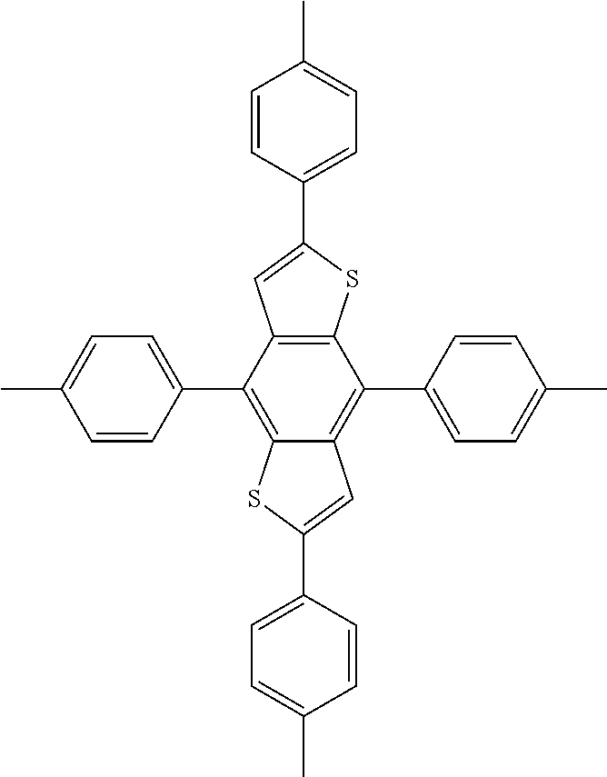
C1=CC(C2=C3C(=C(C4=CC=C(C)C=C4)C4=C2C=C(C2=CC=C(C)C=C2)S4)C=C(C2=CC=C(C)C=C2)S3)=CC=C1C
